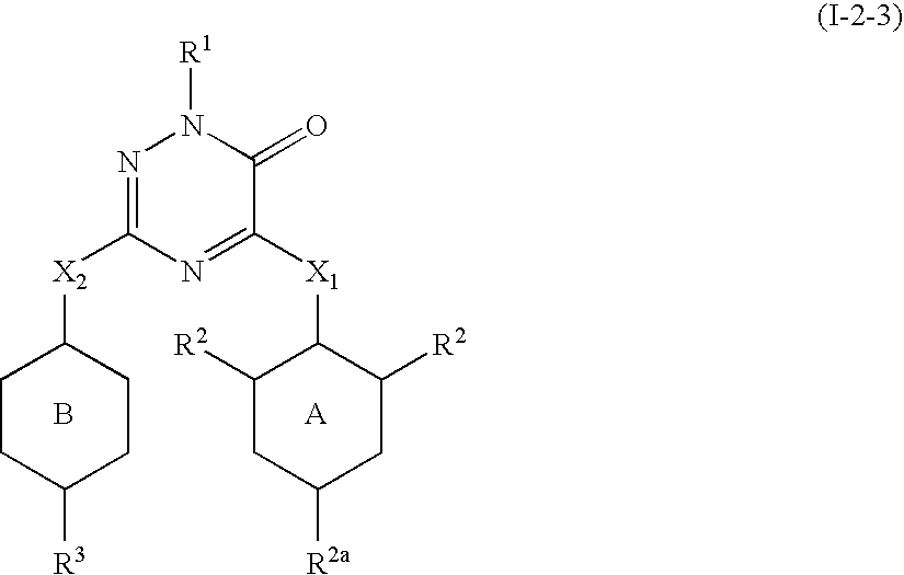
[A].B.C1C([X2]C2=NN([R1])C(=O)C([X1]C3C([R2])CC([R2a])CC3[R2])=N2)CCC([R3])C1
